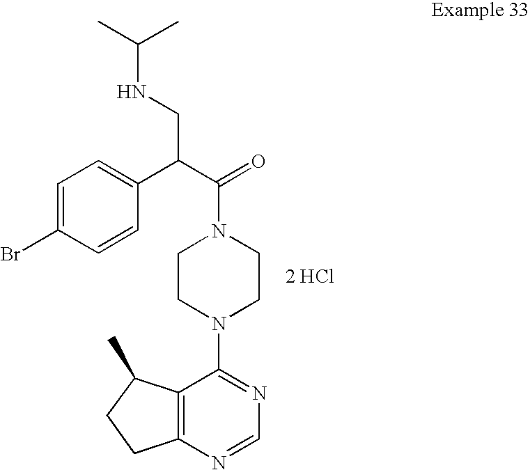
[2 HCl].C12=C(N=CN=C1N1CCN(C(=O)C(C3=CC=C(Br)C=C3)CNC(C)C)CC1)CCC2C
